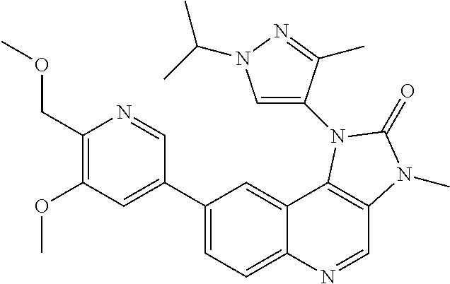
C1(COC)=C(OC)C=C(C2=CC=C3C(=C2)C2=C(C=N3)N(C)C(=O)N2C2=CN(C(C)C)N=C2C)C=N1
